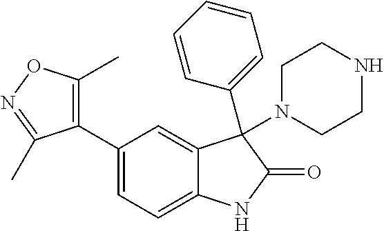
C1(C2=CC=C3C(=C2)C(C2=CC=CC=C2)(N2CCNCC2)C(=O)N3)=C(C)ON=C1C
